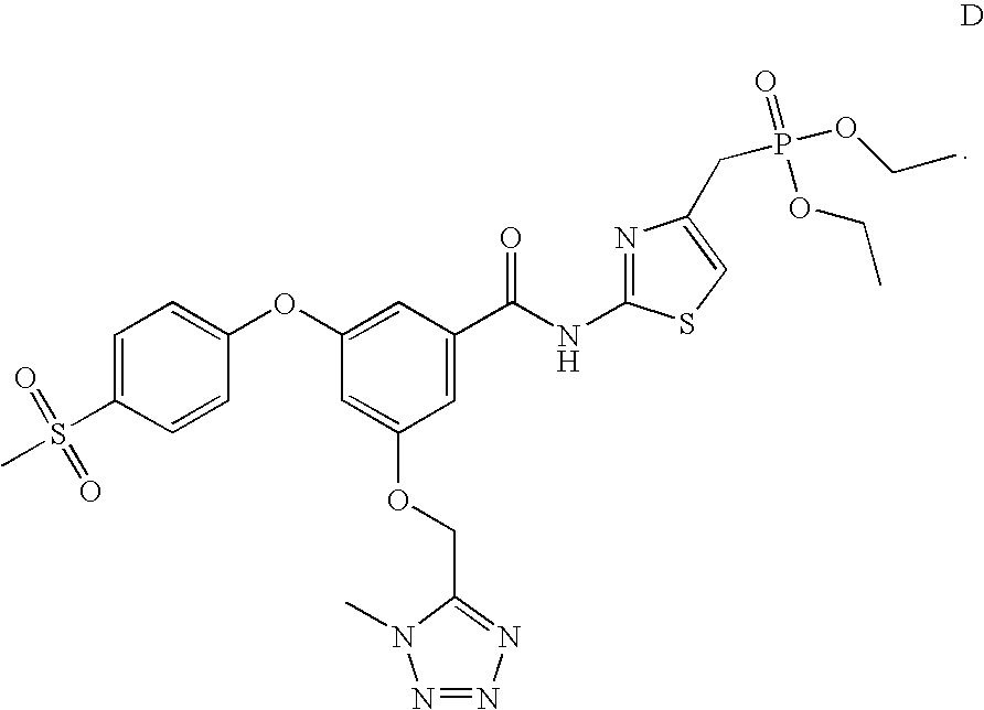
C1=C(S(C)(=O)=O)C=CC(OC2=CC(C(NC3=NC(CP(OCC)(=O)OCC)=CS3)=O)=CC(OCC3=NN=NN3C)=C2)=C1
